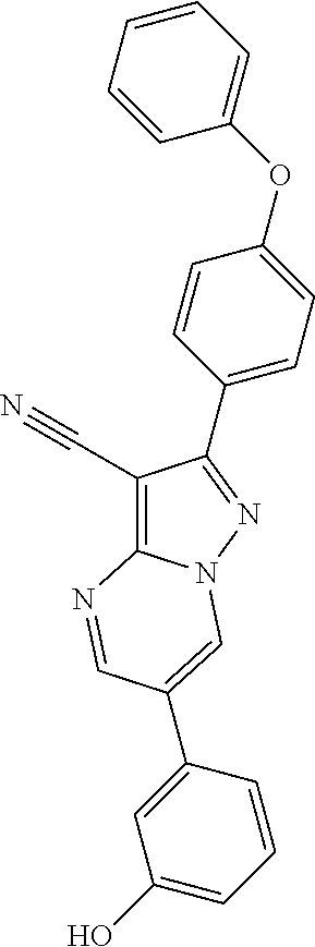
C1(C2=CN3C(=C(C#N)C(C4=CC=C(OC5=CC=CC=C5)C=C4)=N3)N=C2)=CC(O)=CC=C1
